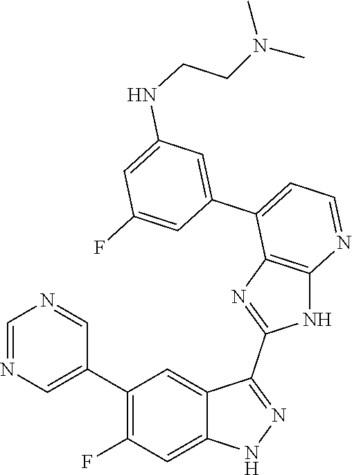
C1=NC=C(C2=C(F)C=C3C(=C2)C(C2=NC4=C(N2)N=CC=C4C2=CC(NCCN(C)C)=CC(F)=C2)=NN3)C=N1
